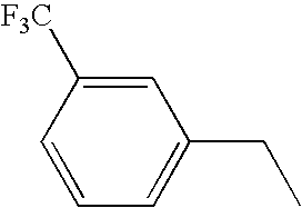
[F3C]C1=CC(CC)=CC=C1
